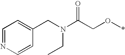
C1=NC=CC(CN(C(CO*)=O)CC)=C1
